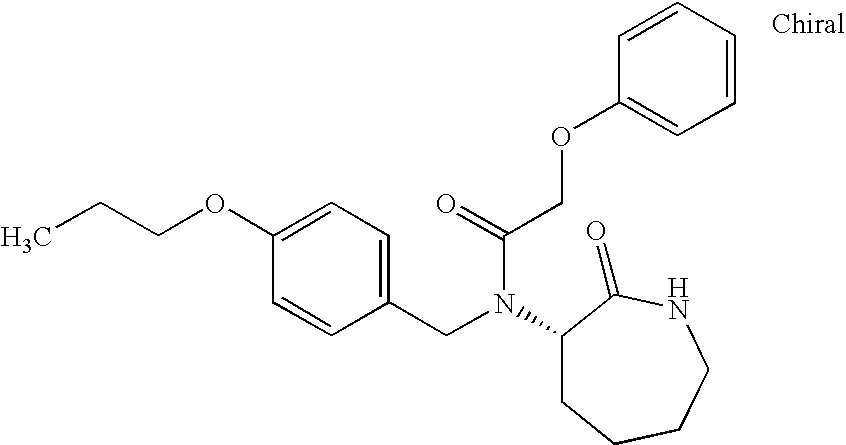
C1(CN(C(COC2=CC=CC=C2)=O)C2CCCCNC2=O)=CC=C(OCCC)C=C1
